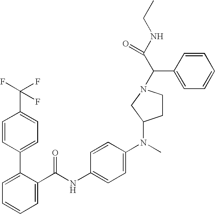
C1=C(C(NC2=CC=C(N(C)C3CCN(C(C(NCC)=O)C4=CC=CC=C4)C3)C=C2)=O)C(C2=CC=C(C(F)(F)F)C=C2)=CC=C1
